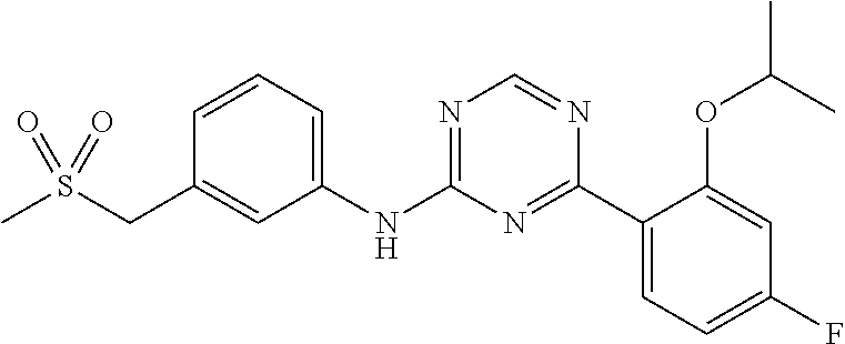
C1=C(NC2=NC=NC(C3=CC=C(F)C=C3OC(C)C)=N2)C=C(CS(C)(=O)=O)C=C1
